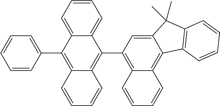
C1=CC=CC(C2=C3C(=C(C4=C5C(=C6C(=C4)C(C)(C)C4=C6C=CC=C4)C=CC=C5)C4=CC=CC=C24)C=CC=C3)=C1
